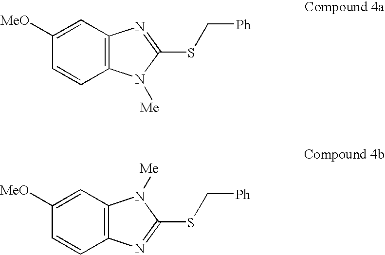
C1=CC2=C(C=C1[MeO])N=C(SC[Ph])N2[Me].C1=CC2=C(C=C1[MeO])N([Me])C(SC[Ph])=N2
